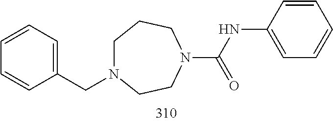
C1=CC=C(CN2CCCN(C(=O)NC3=CC=CC=C3)CC2)C=C1
